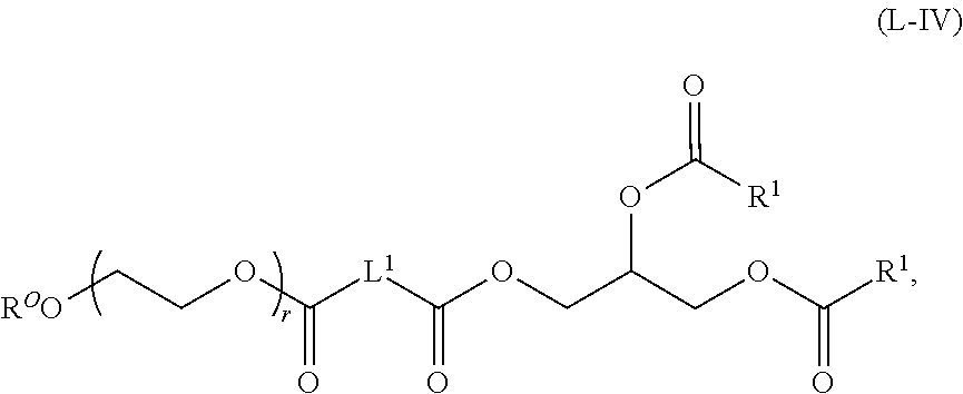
[L1](C(=O)OCC(OC(=O)[R1])COC(=O)[R1])C(OCC[ROO])=O
